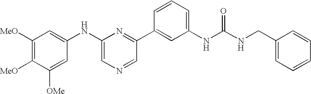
C1([MeO])=C([MeO])C([OMe])=CC(NC2=CN=CC(C3=CC(NC(NCC4=CC=CC=C4)=O)=CC=C3)=N2)=C1
